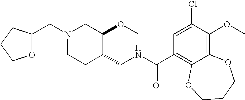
O1C(CN2CCC(CNC(C3=C4C(=C(OC)C(Cl)=C3)OCCCO4)=O)C(OC)C2)CCC1
